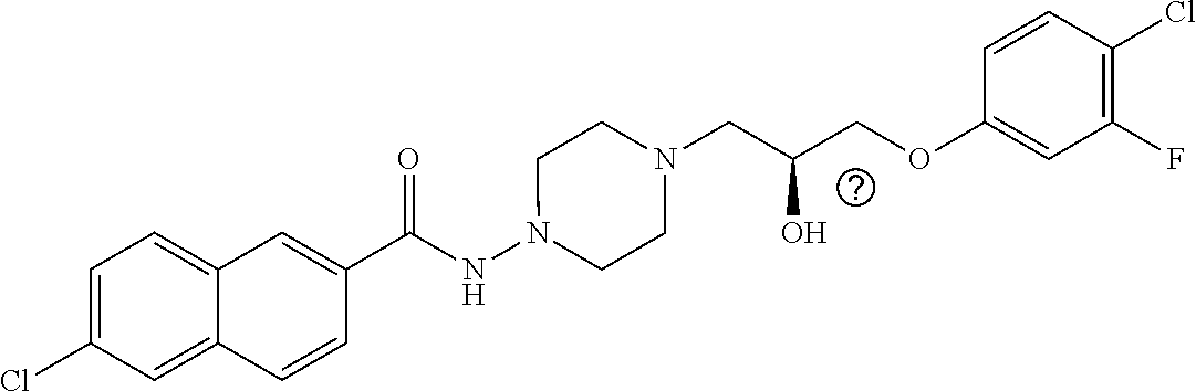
C1(C(NN2CCN(CC(O)COC3=CC(F)=C(Cl)C=C3)CC2)=O)=CC2=CC=C(Cl)C=C2C=C1
